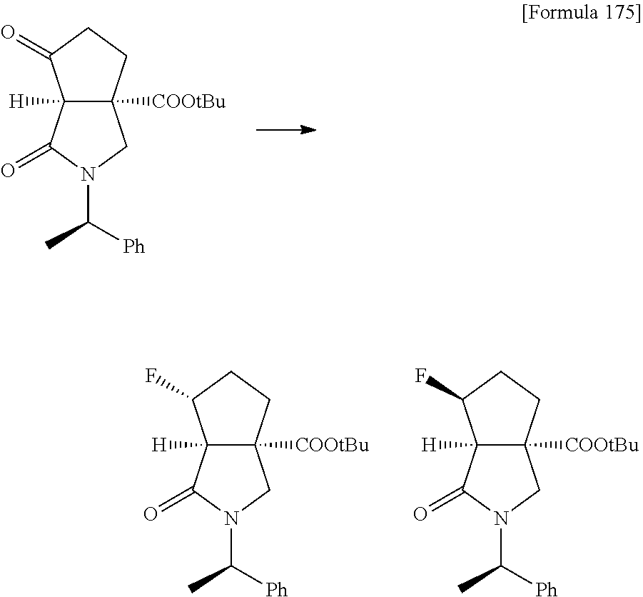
C12([H])C([COOtBu])(CCC1=O)CN(C([Ph])C)C2=O.C12([H])C([COOtBu])(CCC1F)CN(C([Ph])C)C2=O.C12([H])C([COOtBu])(CCC1F)CN(C([Ph])C)C2=O
